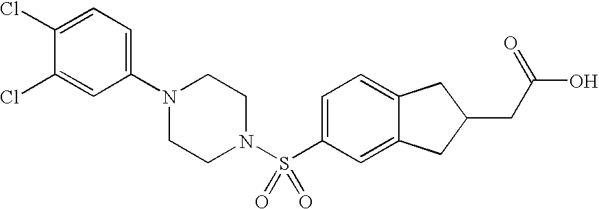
S(C1=CC=C2C(=C1)CC(CC(=O)O)C2)(=O)(=O)N1CCN(C2=CC=C(Cl)C(Cl)=C2)CC1
